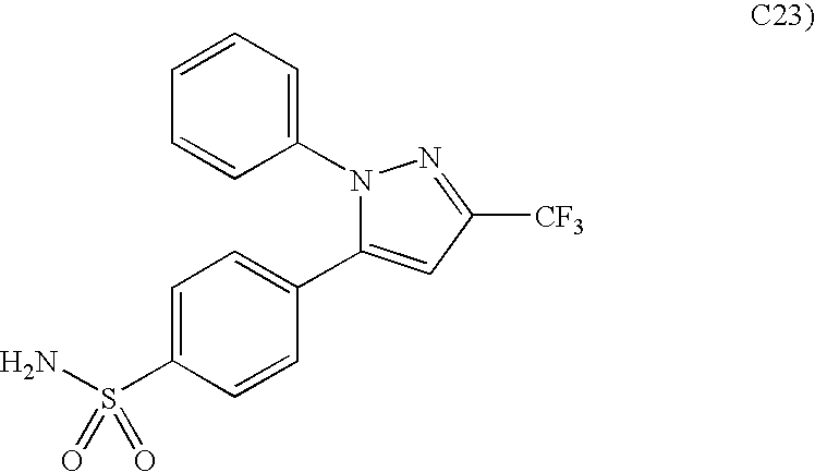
C1=CC(N2C(C3=CC=C(S(N)(=O)=O)C=C3)=CC([CF3])=N2)=CC=C1
